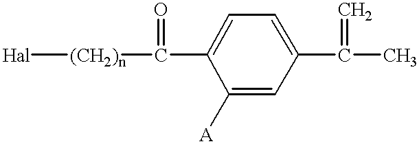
[Hal][(CH2)n]C(C1=CC=C(C(C)=C)C=C1[A])=O
